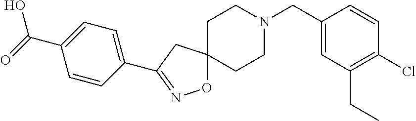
O1C2(CC(C3=CC=C(C(=O)O)C=C3)=N1)CCN(CC1=CC(CC)=C(Cl)C=C1)CC2
